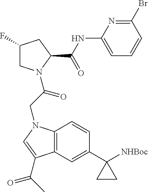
C1(F)CN(C(CN2C3=C(C(C(C)=O)=C2)C=C(C2([NHBoc])CC2)C=C3)=O)C(C(=O)NC2=CC=CC(Br)=N2)C1
